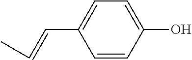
C1=CC(O)=CC=C1C=CC
